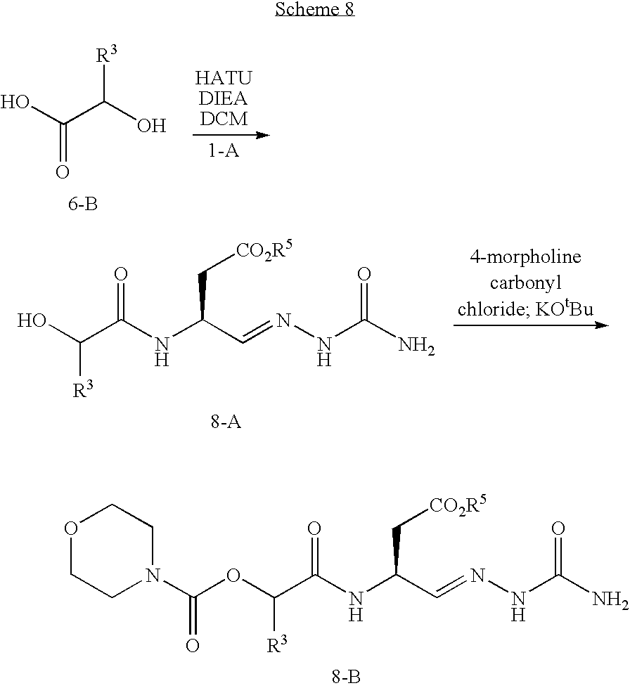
O=C(NC(C=NNC(N)=O)C[CO2R5])C(OC(N1CCOCC1)=O)[R3].[8-B].[R3]C(O)C(O)=O.[6-B].O=C(NC(C=NNC(N)=O)C[CO2R5])C(O)[R3].[8-A]
